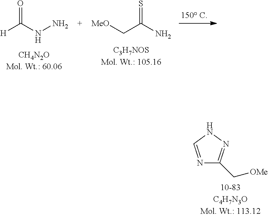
C(C(=S)N)[MeO].[H]C(=O)NN.N1=CNN=C1C[OMe]
